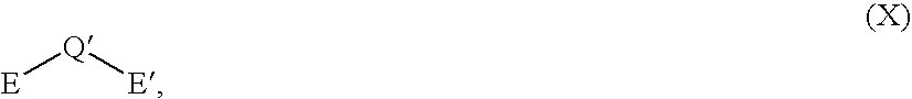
[E][Q][E]
